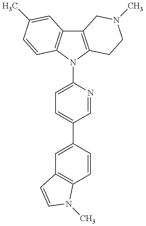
C12=C(N(C3=CC=C(C4=CC5=C(C=C4)N(C)C=C5)C=N3)C3=C1C=C(C)C=C3)CCN(C)C2
